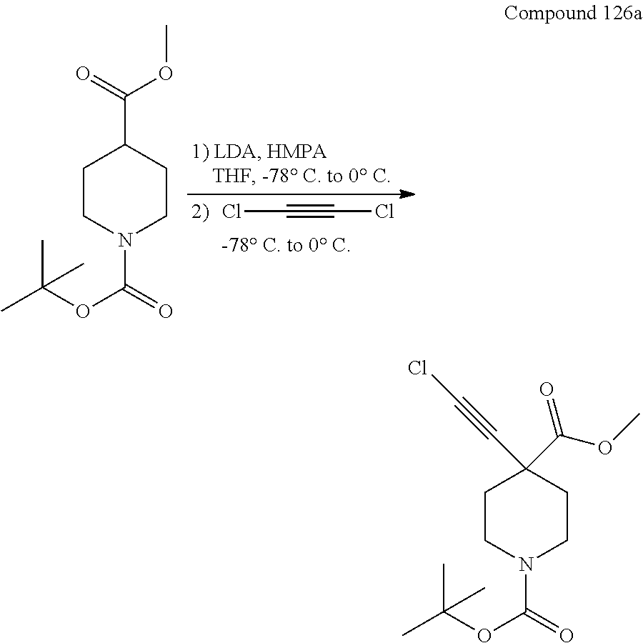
ClC#CCl.C1CN(C(=O)OC(C)(C)C)CCC1C(=O)OC.C1CN(C(=O)OC(C)(C)C)CCC1(C(OC)=O)C#CCl
